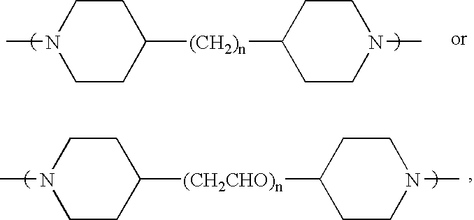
C1([(CH2)n]C2CCN(C)CC2)CCN(C)CC1.C1([(CH2CHO)n]C2CCN(C)CC2)CCN(C)CC1
